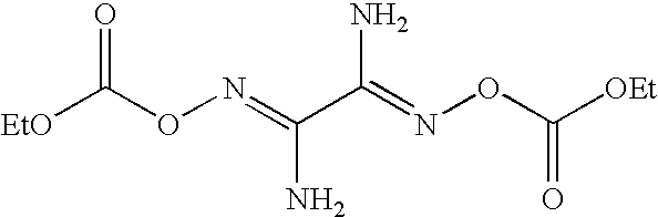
[EtO]C(ON=C(C(=NOC([OEt])=O)N)N)=O
